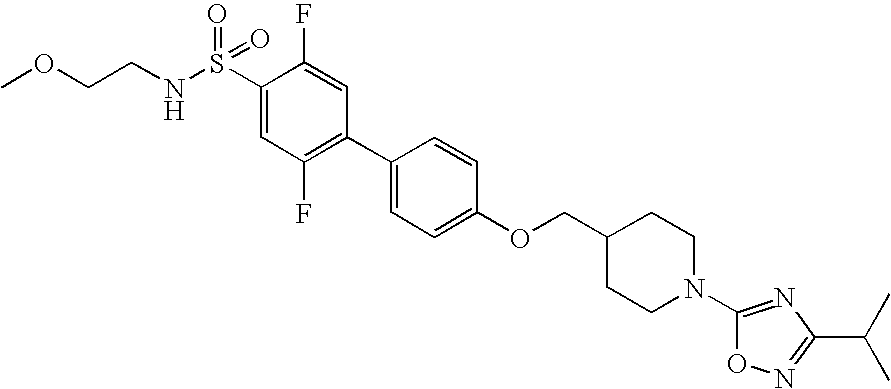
S(C1=CC(F)=C(C2=CC=C(OCC3CCN(C4=NC(C(C)C)=NO4)CC3)C=C2)C=C1F)(NCCOC)(=O)=O
